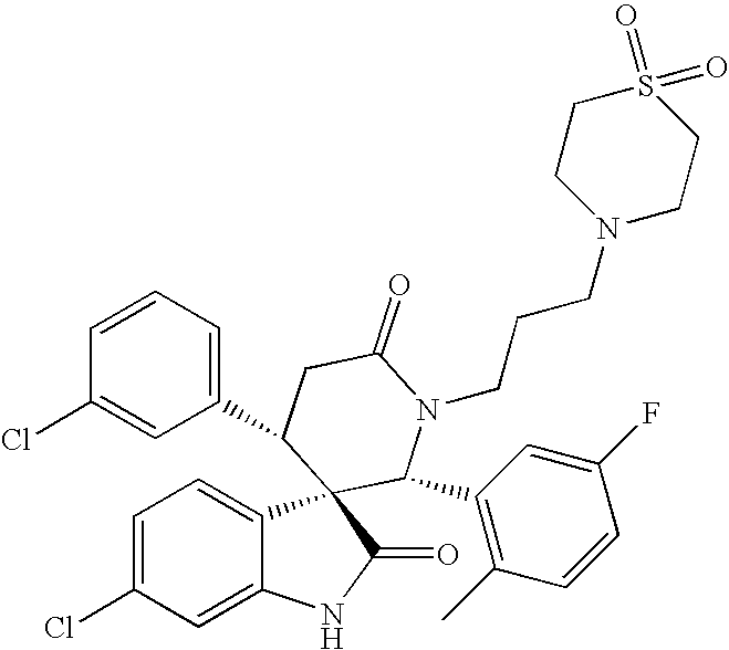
C1=C(Cl)C=C2C(=C1)C1(C(=O)N2)C(C2=C(C)C=CC(F)=C2)N(CCCN2CCS(=O)(=O)CC2)C(=O)CC1C1=CC=CC(Cl)=C1
